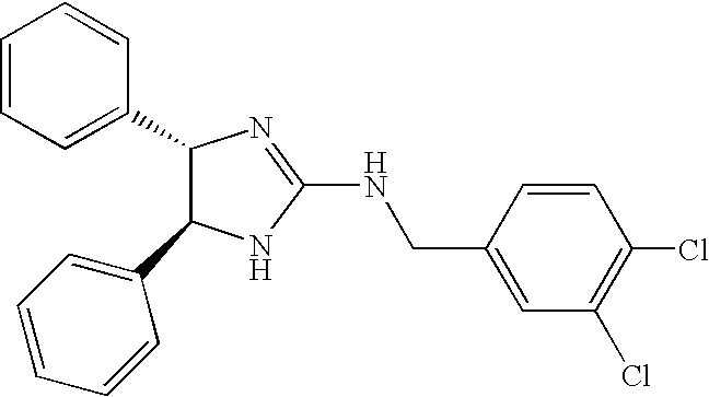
C1(C2C(C3=CC=CC=C3)NC(NCC3=CC(Cl)=C(Cl)C=C3)=N2)=CC=CC=C1
